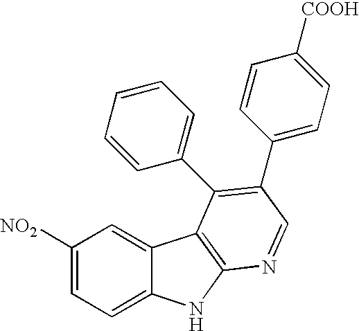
C1([NO2])=CC=C2C(=C1)C1=C(N2)N=CC(C2=CC=C([COOH])C=C2)=C1C1=CC=CC=C1
